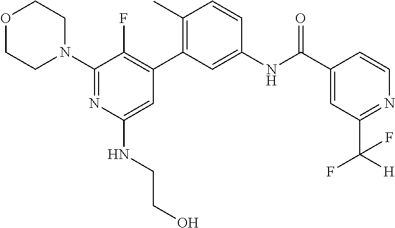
O1CCN(C2=NC(NCCO)=CC(C3=C(C)C=CC(NC(C4=CC(C([H])(F)F)=NC=C4)=O)=C3)=C2F)CC1
